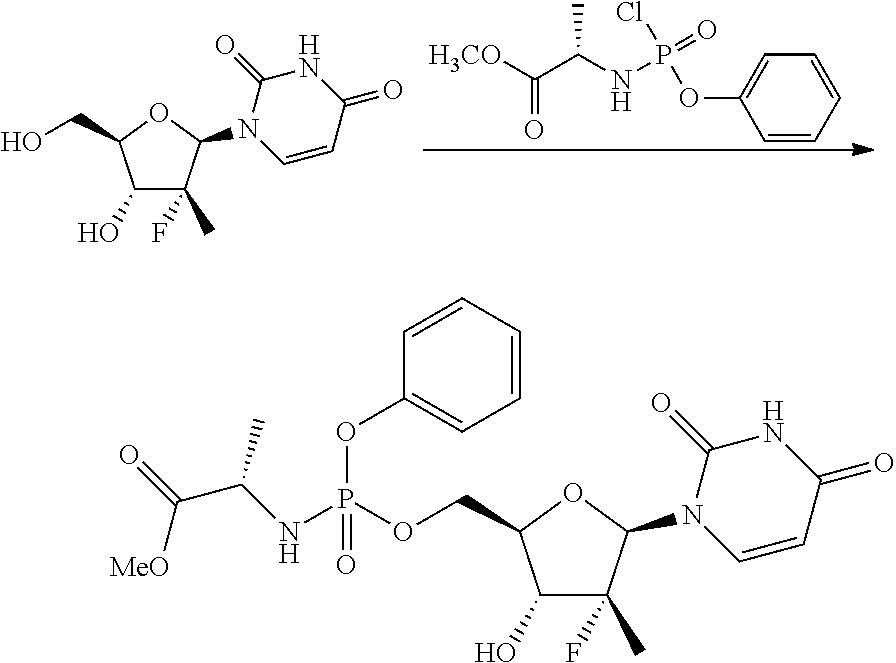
C1=C(OP(NC(C([H3CO])=O)C)(=O)Cl)C=CC=C1.C1(O)C(F)(C)C(N2C=CC(=O)NC2=O)OC1CO.C1(O)C(F)(C)C(N2C=CC(=O)NC2=O)OC1COP(NC(C(=O)[MeO])C)(=O)OC1=CC=CC=C1
